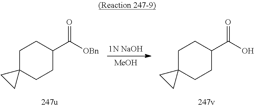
C1C2(CCC(C(O)=O)C1)CC2.C1C2(CCC(C([OBn])=O)C1)CC2.[1N NaOH].[MeOH]
